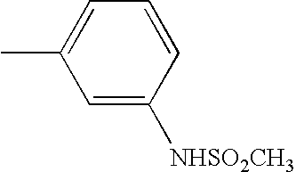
C1(C)=CC=CC([NHSO2CH3])=C1
